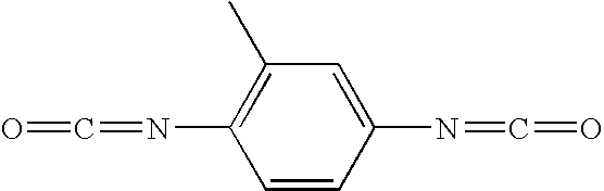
C1=CC(N=C=O)=CC(C)=C1N=C=O
